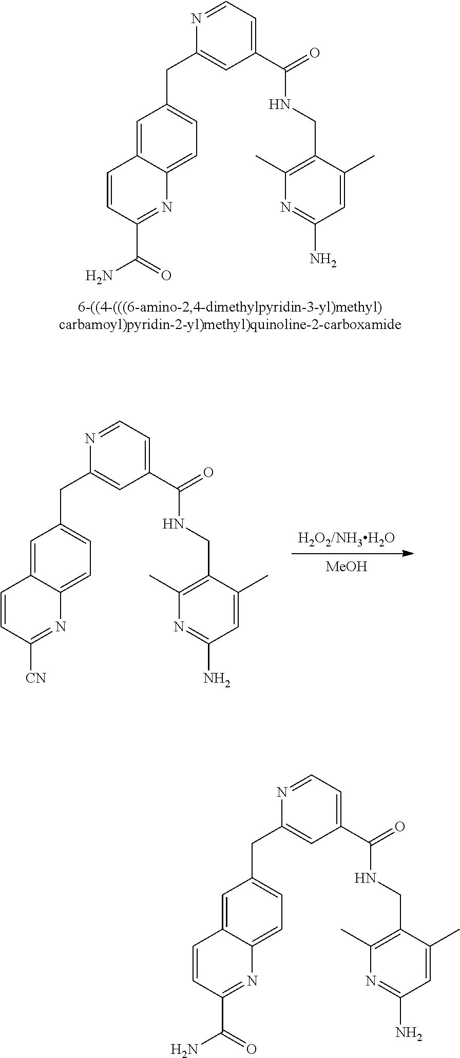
C1=C2C(=CC=C1CC1=CC(C(=O)NCC3=C(C)N=C(N)C=C3C)=CC=N1)N=C(C(=O)N)C=C2.[MeOH].[H2O2/NH3H2O].C1=C2C(=CC=C1CC1=CC(C(=O)NCC3=C(C)N=C(N)C=C3C)=CC=N1)N=C([CN])C=C2.C1=C2C(=CC=C1CC1=CC(C(=O)NCC3=C(C)N=C(N)C=C3C)=CC=N1)N=C(C(=O)N)C=C2
